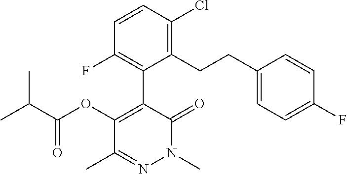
N1(C)N=C(C)C(OC(=O)C(C)C)=C(C2=C(F)C=CC(Cl)=C2CCC2=CC=C(F)C=C2)C1=O
